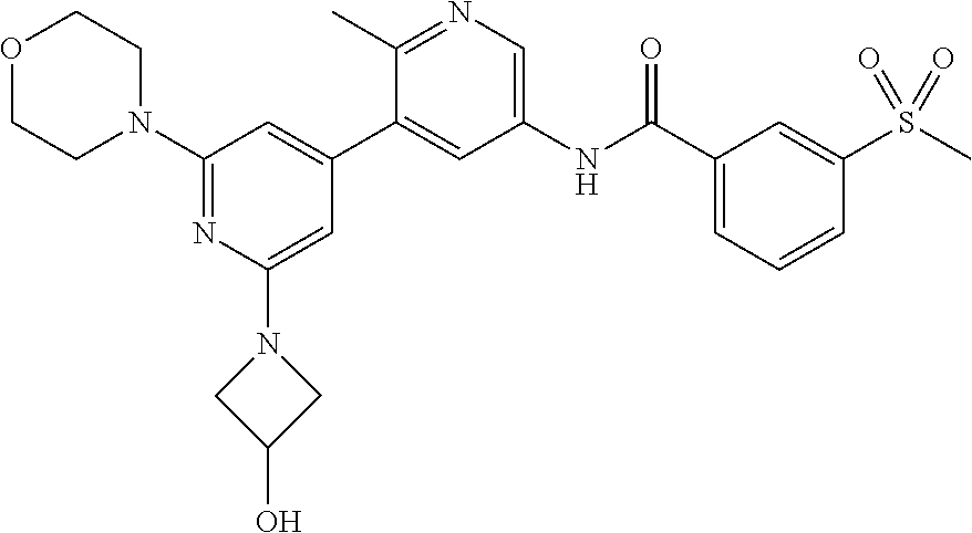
O1CCN(C2=NC(N3CC(O)C3)=CC(C3=CC(NC(C4=CC=CC(S(C)(=O)=O)=C4)=O)=CN=C3C)=C2)CC1
